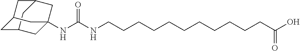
C12CC3CC(CC(NC(NCCCCCCCCCCCC(O)=O)=O)(C3)C1)C2
